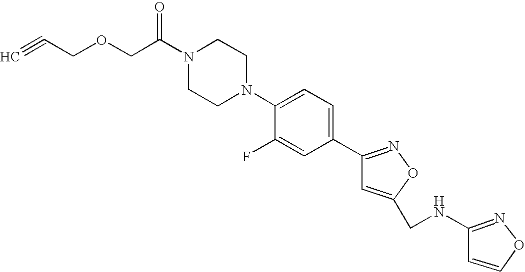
O=C(N1CCN(C2=CC=C(C3=NOC(CNC4=NOC=C4)=C3)C=C2F)CC1)COCC#C
